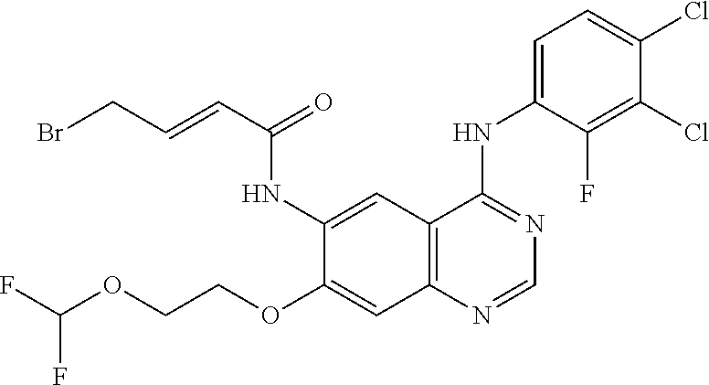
C1(OCCOC(F)F)=CC2=C(C=C1NC(C=CCBr)=O)C(NC1=CC=C(Cl)C(Cl)=C1F)=NC=N2
